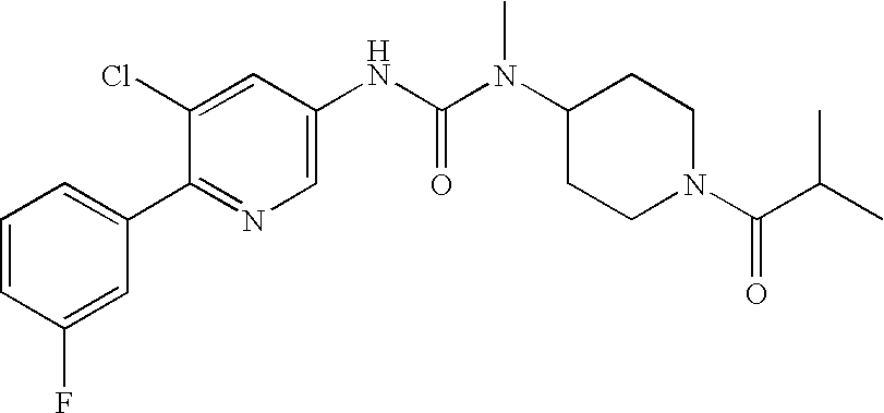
C1=CC(F)=CC(C2=NC=C(NC(N(C3CCN(C(=O)C(C)C)CC3)C)=O)C=C2Cl)=C1
